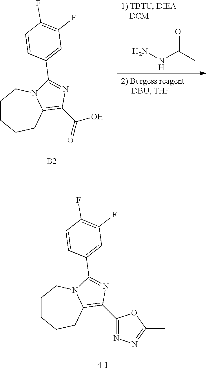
C1CCCC2=C(C(=O)O)N=C(C3=CC(F)=C(F)C=C3)N2C1.O=C(C)NN.[B2].[4-1].C1CCCC2=C(C3=NN=C(C)O3)N=C(C3=CC(F)=C(F)C=C3)N2C1
